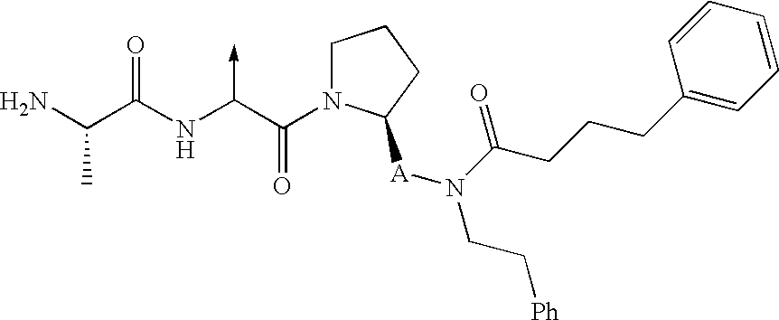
C(N)(C(NC(C(N1CCCC1[A]N(CC[Ph])C(CCCC1=CC=CC=C1)=O)=O)->C)=O)C
